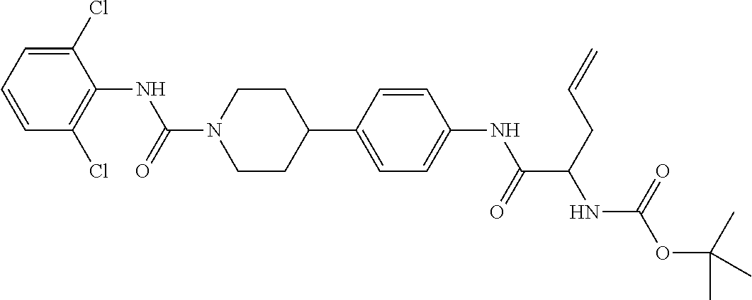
C1(Cl)=CC=CC(Cl)=C1NC(N1CCC(C2=CC=C(NC(C(CC=C)NC(OC(C)(C)C)=O)=O)C=C2)CC1)=O
